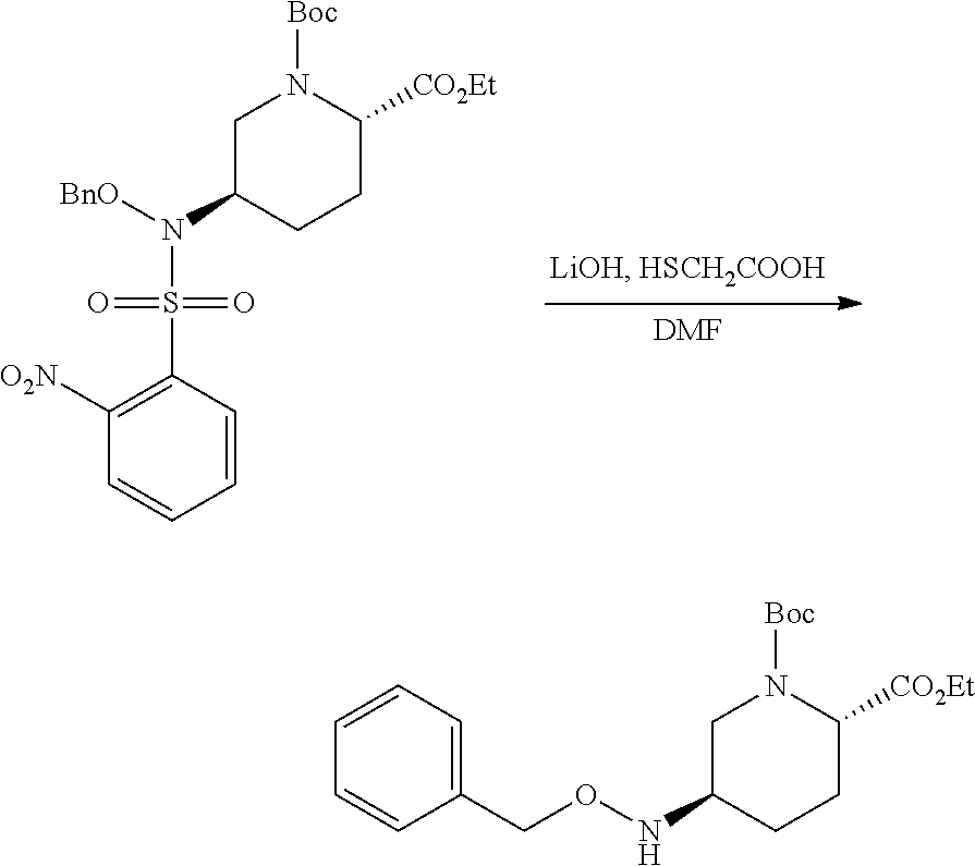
[DMF].C1C(N([BnO])S(C2=C([O2N])C=CC=C2)(=O)=O)CCC([CO2Et])N1[Boc].C1C(NOCC2=CC=CC=C2)CCC([CO2Et])N1[Boc]
